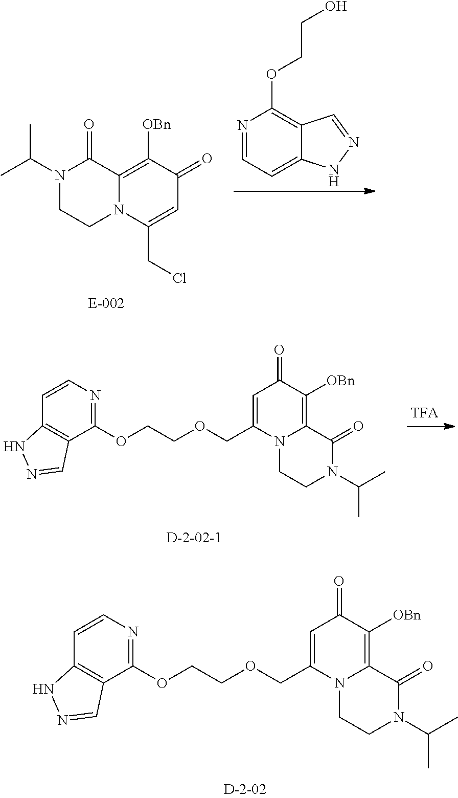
O(CC1=CC(=O)C([OBn])=C2N1CCN(C(C)C)C2=O)CCOC1=NC=CC2=C1C=NN2.O(CC1=CC(=O)C([OBn])=C2N1CCN(C(C)C)C2=O)CCOC1=NC=CC2=C1C=NN2.N1=CC=C2C(=C1OCCO)C=NN2.N1(C(C)C)CCN2C(=C([OBn])C(=O)C=C2CCl)C1=O
